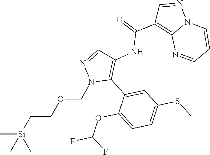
C1(NC(C2=C3N(N=C2)C=CC=N3)=O)=C(C2=CC(SC)=CC=C2OC(F)F)N(COCC[Si](C)(C)C)N=C1
